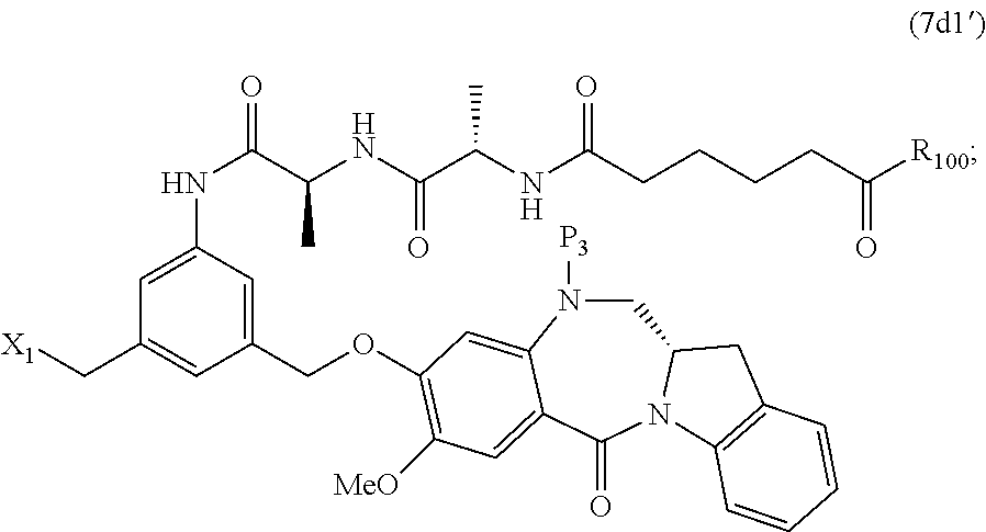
C1(COC2=C([MeO])C=C3C(=C2)N([P3])CC2N(C3=O)C3=C(C2)C=CC=C3)=CC(NC(C(C)NC(=O)C(NC(=O)CCCCC(=O)[R100])C)=O)=CC(C[X1])=C1
